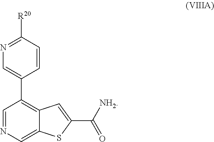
C1=NC=C2C(=C1C1=CN=C([R20])C=C1)C=C(C([NH2])=O)S2
